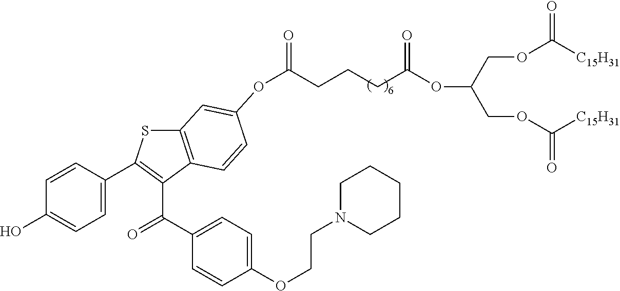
C(CCCC(OC(COC([C15H31])=O)COC([C15H31])=O)=O)(=O)OC1=CC2=C(C(C(C3=CC=C(OCCN4CCCCC4)C=C3)=O)=C(C3=CC=C(O)C=C3)S2)C=C1
